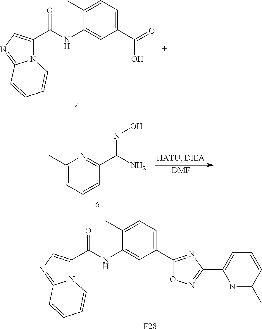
C1(C(=O)O)=CC=C(C)C(NC(C2=CN=C3N2C=CC=C3)=O)=C1.C1(C)=CC=CC(C(N)=NO)=N1.[DMF].C1(C2=NC(C3=CC=CC(C)=N3)=NO2)=CC=C(C)C(NC(C2=CN=C3N2C=CC=C3)=O)=C1.[F28]
